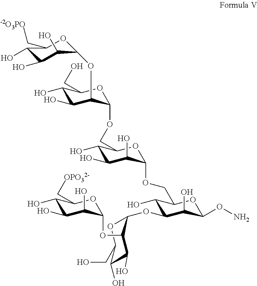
C1(O)C(OC2C(OC3C(O)C(O)C(O)C(C[OPO32-])O3)C(O)C(O)C(CO)O2)C(O)C(ON)OC1COC1C(O)C(O)C(O)C(COC2C(OC3C(O)C(O)C(O)C(C[-2O3PO])O3)C(O)C(O)C(CO)O2)O1
